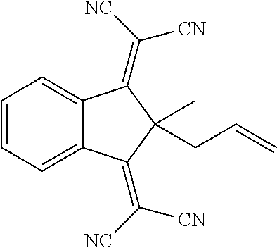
C1=CC=C2C(=C1)C(=C([CN])[NC])C(C)(CC=C)C2=C([NC])[CN]
